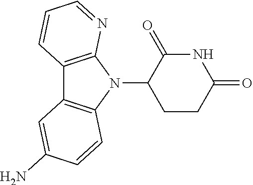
N1(C2CCC(=O)NC2=O)C2=C(C3=C1C=CC(N)=C3)C=CC=N2
